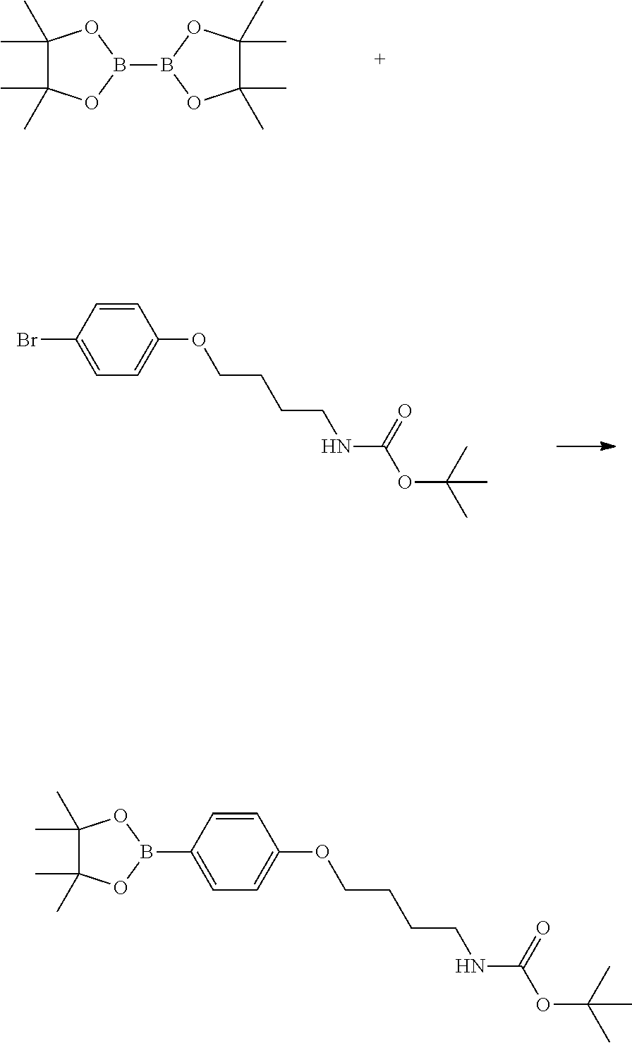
C1(C)(C)C(C)(C)OB(B2OC(C)(C)C(C)(C)O2)O1.C1=C(Br)C=CC(OCCCCNC(=O)OC(C)(C)C)=C1.C1=C(B2OC(C)(C)C(C)(C)O2)C=CC(OCCCCNC(=O)OC(C)(C)C)=C1
